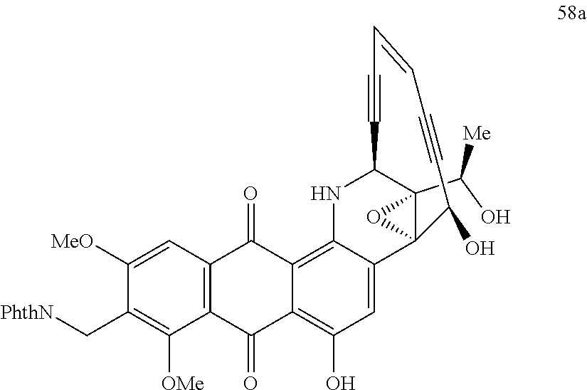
C12(C(O)[Me])C3(C4=CC(O)=C5C(=O)C6=C(C(=O)C5=C4NC1C#CC=CC#CC3O)C=C([MeO])C(C[PhthN])=C6[OMe])O2
